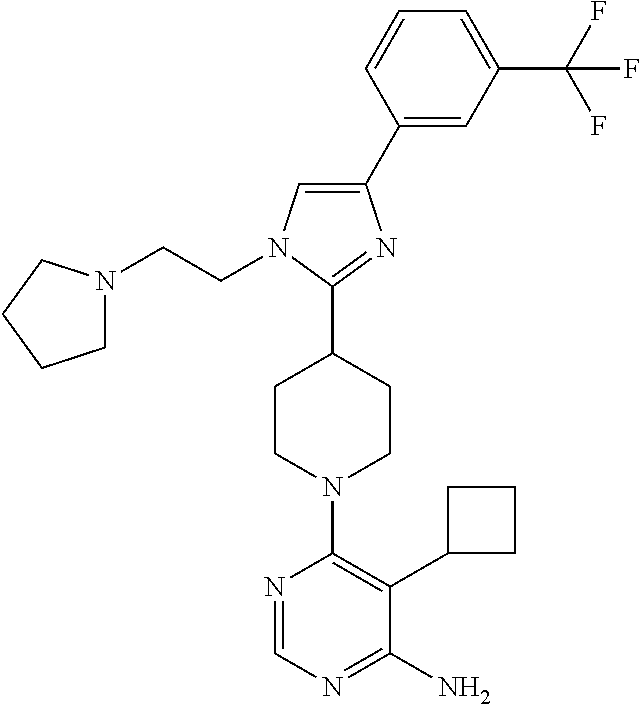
N1=CN=C(N)C(C2CCC2)=C1N1CCC(C2=NC(C3=CC(C(F)(F)F)=CC=C3)=CN2CCN2CCCC2)CC1
